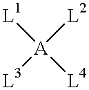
[A]([L2])([L4])([L1])[L3]
